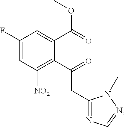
C1(F)=CC([NO2])=C(C(=O)CC2=NC=NN2C)C(C(=O)OC)=C1
